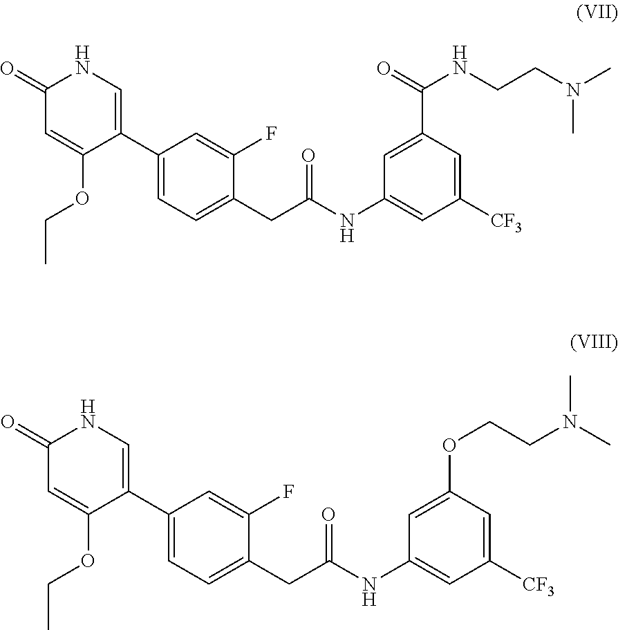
C1([CF3])=CC(C(=O)NCCN(C)C)=CC(NC(CC2=CC=C(C3=CNC(=O)C=C3OCC)C=C2F)=O)=C1.C1([CF3])=CC(OCCN(C)C)=CC(NC(CC2=CC=C(C3=CNC(=O)C=C3OCC)C=C2F)=O)=C1
